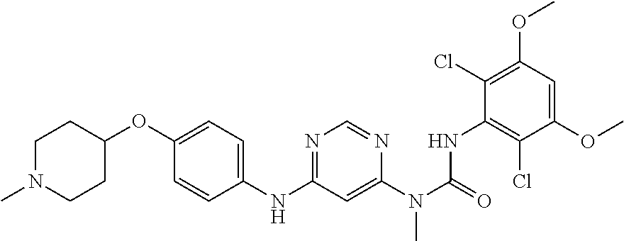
C1=CC(NC2=NC=NC(N(C(=O)NC3=C(Cl)C(OC)=CC(OC)=C3Cl)C)=C2)=CC=C1OC1CCN(C)CC1
